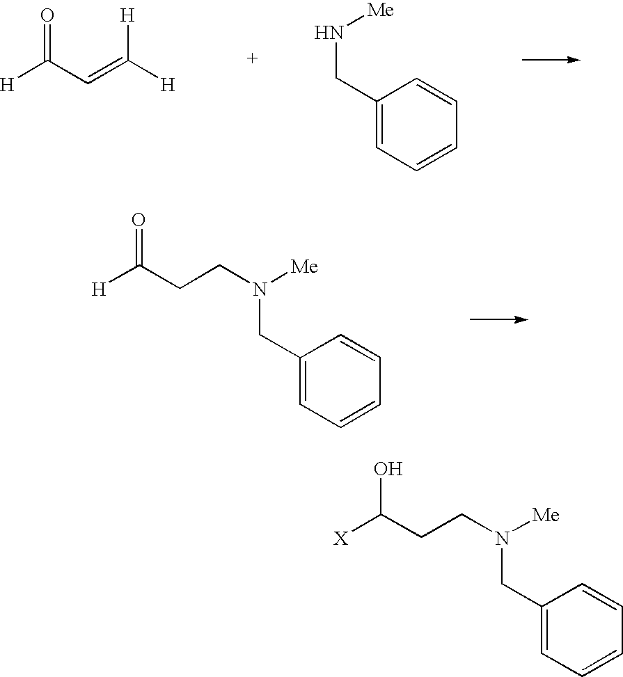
[H]C(C=C([H])[H])=O.[Me]NCC1=CC=CC=C1.[Me]N(CC1=CC=CC=C1)CCC([H])=O.[Me]N(CC1=CC=CC=C1)CCC([X])O
